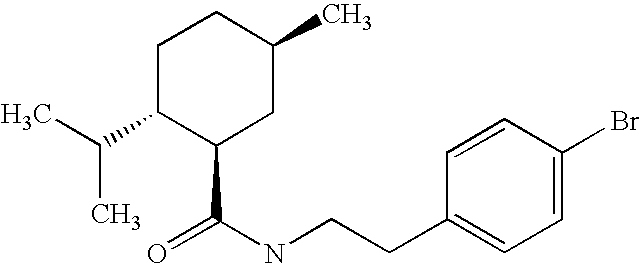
CC(C1C(C(NCCC2=CC=C(Br)C=C2)=O)CC(C)CC1)C
